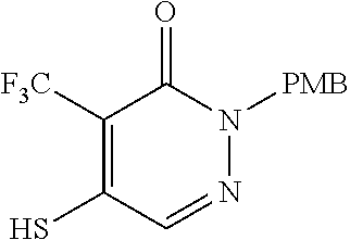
C1([F3C])=C(S)C=NN([PMB])C1=O
